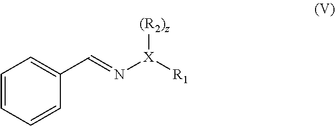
C1=CC=CC(C=N[X]([R1])[(R2)z])=C1
